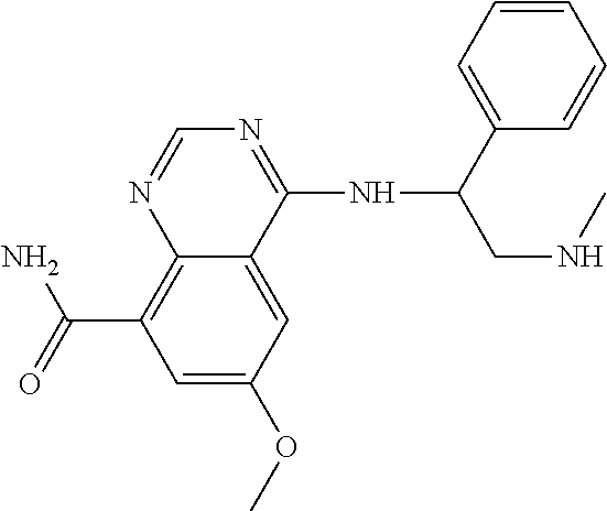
C12=C(C(=O)N)C=C(OC)C=C1C(NC(CNC)C1=CC=CC=C1)=NC=N2
